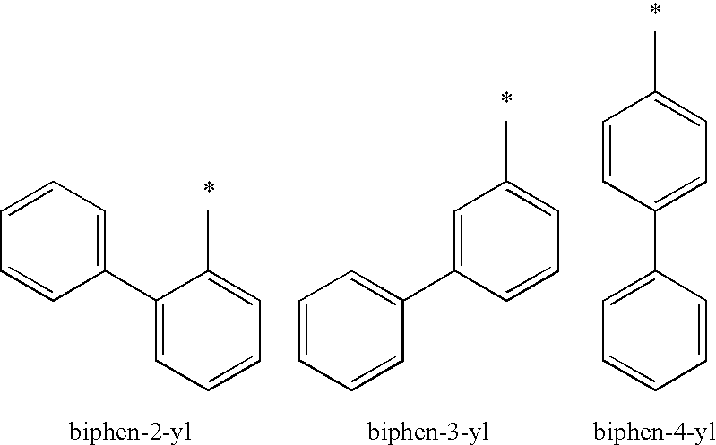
C1(C2=CC=CC=C2)=CC=CC=C1C.C1=C(C2=CC=CC=C2)C=CC=C1C.C1=CC(C2=CC=CC=C2)=CC=C1C
